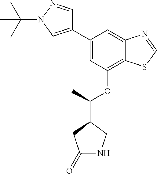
C1(C2=CN(C(C)(C)C)N=C2)=CC(OC(C2CC(=O)NC2)C)=C2C(=C1)N=CS2
